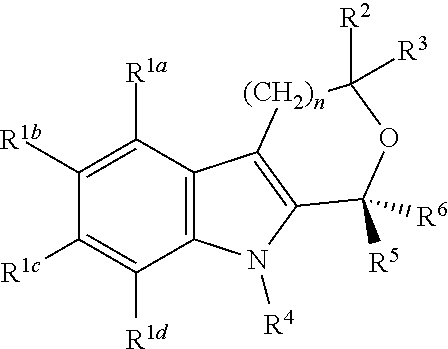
C1([R1b])=C([R1a])C2=C(C([R1d])=C1[R1c])N([R4])C1=C2[(CH2)n]C([R2])([R3])OC1([R5])[R6]
